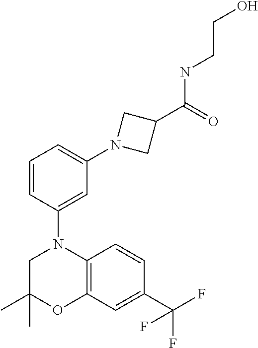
C1(C)(C)CN(C2=CC(N3CC(C(=O)NCCO)C3)=CC=C2)C2=C(O1)C=C(C(F)(F)F)C=C2
